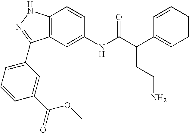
C12=C(C=C(NC(C(C3=CC=CC=C3)CCN)=O)C=C1)C(C1=CC=CC(C(=O)OC)=C1)=NN2
